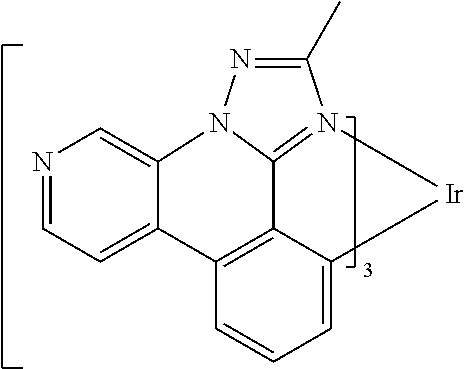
N1=CC=C2C(=C1)N1C3=N(C(C)=N1)[Ir]C1=CC=CC2=C13
